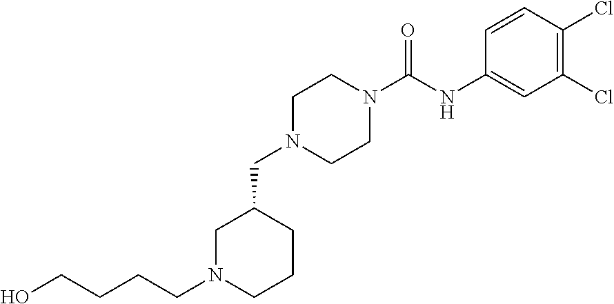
C1(Cl)=C(Cl)C=CC(NC(N2CCN(CC3CN(CCCCO)CCC3)CC2)=O)=C1
